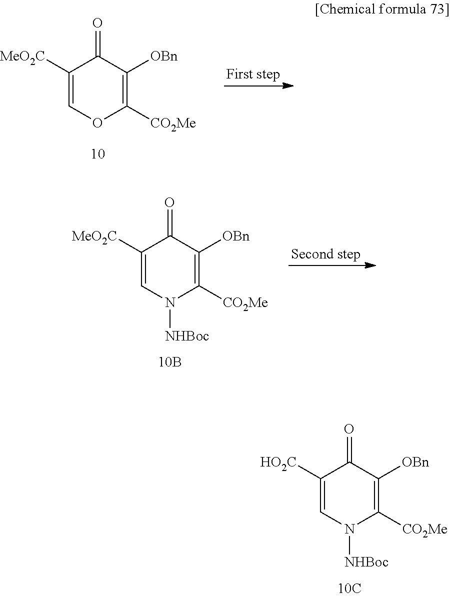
C1([HO2C])=CN([NHBoc])C([CO2Me])=C([OBn])C1=O.C1([MeO2C])=COC([CO2Me])=C([OBn])C1=O.C1([MeO2C])=CN([NHBoc])C([CO2Me])=C([OBn])C1=O
